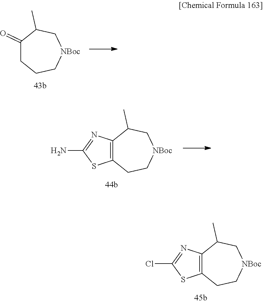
C12=C(CC[NBoc]CC1C)SC(Cl)=N2.C1(=O)CCC[NBoc]CC1C.C12=C(CC[NBoc]CC1C)SC(N)=N2
